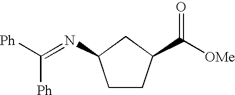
C1CC(C([OMe])=O)CC1N=C([Ph])[Ph]
